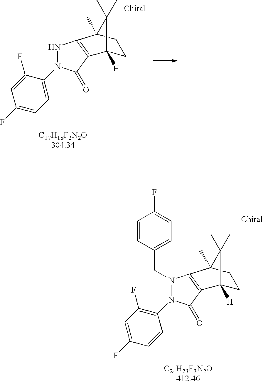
C1C2([H])C(C)(C)C(C)(C1)C1=C2C(=O)N(C2=CC=C(F)C=C2F)N1.C1C2([H])C(C)(C)C(C)(C1)C1=C2C(=O)N(C2=C(F)C=C(F)C=C2)N1CC1=CC=C(F)C=C1
